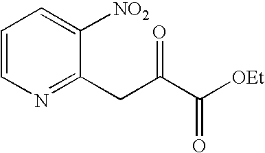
C1=CN=C(CC(C([OEt])=O)=O)C([NO2])=C1
